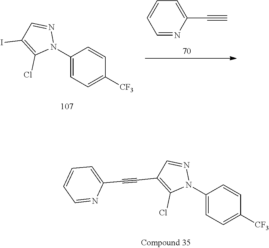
C1=CC=NC(C#C)=C1.C1(N2N=CC(I)=C2Cl)=CC=C([CF3])C=C1.C1=CC([CF3])=CC=C1N1N=CC(C#CC2=CC=CC=N2)=C1Cl
